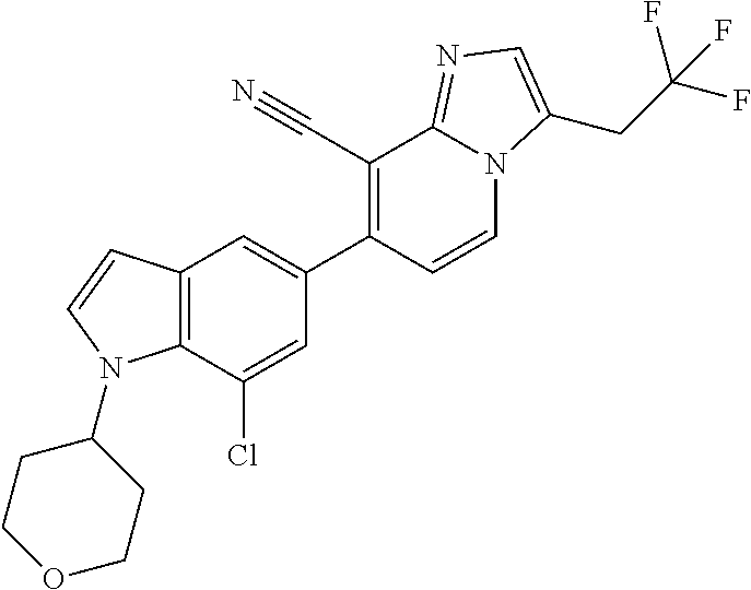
C12=C(C(Cl)=CC(C3=C(C#N)C4=NC=C(CC(F)(F)F)N4C=C3)=C1)N(C1CCOCC1)C=C2
